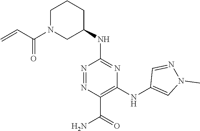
C1(NC2CCCN(C(=O)C=C)C2)=NC(NC2=CN(C)N=C2)=C(C(=O)N)N=N1
